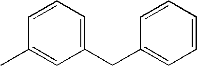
C1=CC=C(CC2=CC=CC=C2)C=C1C
